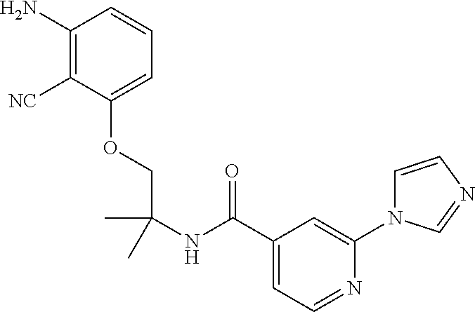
C1([NC])=C(N)C=CC=C1OCC(NC(C1=CC=NC(N2C=CN=C2)=C1)=O)(C)C
